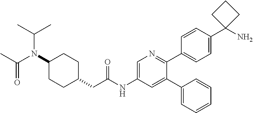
N(C1CCC(CC(NC2=CN=C(C3=CC=C(C4(N)CCC4)C=C3)C(C3=CC=CC=C3)=C2)=O)CC1)(C(C)=O)C(C)C
